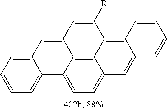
C1=C2C(=CC=C1)C1=CC=C3C4=C1C(=C2)C=C([R])C4=C1C(=C3)C=CC=C1
